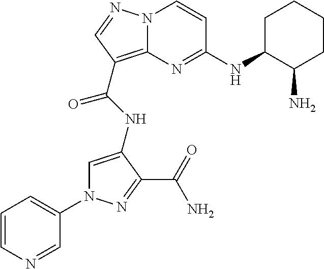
N1(C2=CC=CN=C2)C=C(NC(=O)C2=C3N(C=CC(NC4C(N)CCCC4)=N3)N=C2)C(C(=O)N)=N1
